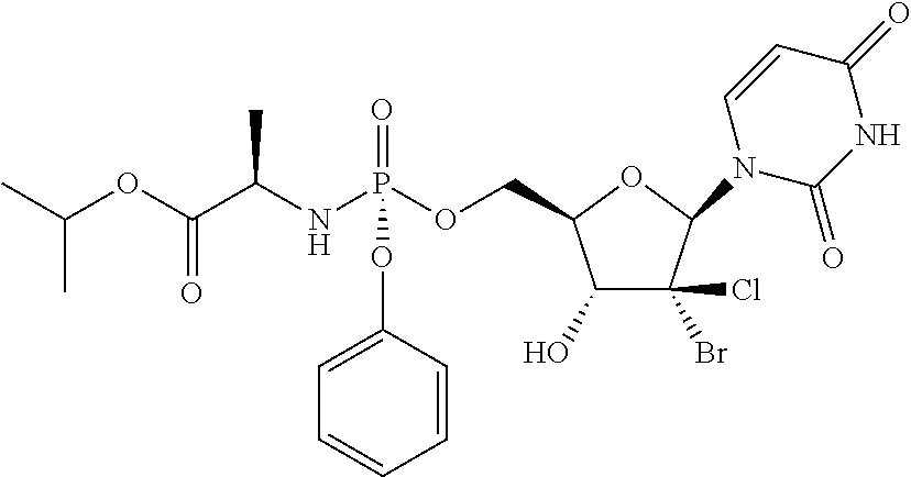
C1=CC(OP(NC(C(OC(C)C)=O)C)(OCC2OC(N3C(=O)NC(=O)C=C3)C(Br)(Cl)C2O)=O)=CC=C1
